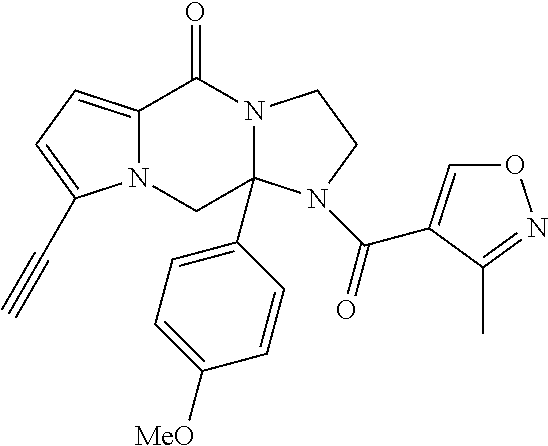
C12=CC=C(C#C)N1CC1(C3=CC=C([MeO])C=C3)N(C2=O)CCN1C(=O)C1=CON=C1C
